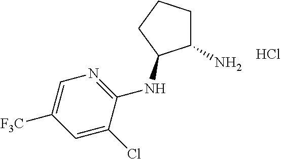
C1(N)CCCC1NC1=NC=C([F3C])C=C1Cl.Cl
